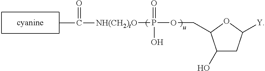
[NH(CH2)tO](P(O)(=O)OCC1C(O)CC([Y])O1)C(=O)C
